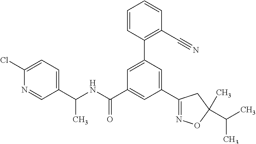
C1(C(NC(C2=CC(C3=NOC(C)(C(C)C)C3)=CC(C3=C(C#N)C=CC=C3)=C2)=O)C)=CC=C(Cl)N=C1
